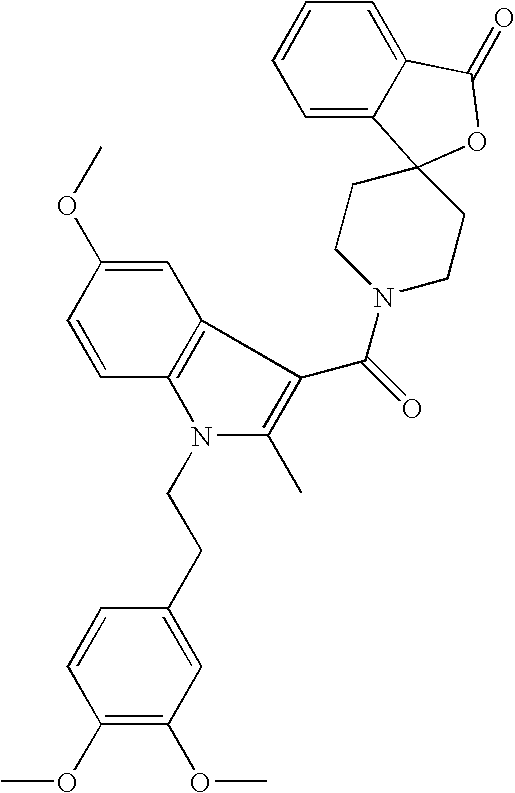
C1=C2C(=CC=C1)C1(OC2=O)CCN(C(C2=C(C)N(CCC3=CC(OC)=C(OC)C=C3)C3=C2C=C(OC)C=C3)=O)CC1
